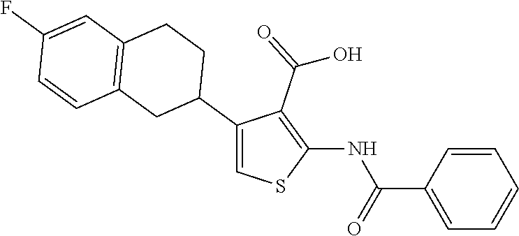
C1(NC(=O)C2=CC=CC=C2)=C(C(=O)O)C(C2CCC3=C(C2)C=CC(F)=C3)=CS1
